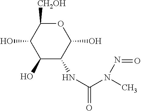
C1(O)C(O)C([CH2OH])OC(O)C1NC(N(C)N=O)=O
